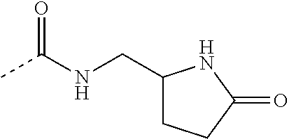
CC(NCC1CCC(=O)N1)=O
